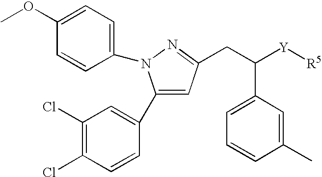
C(C([Y][R5])C1=CC=CC(C)=C1)C1=NN(C2=CC=C(OC)C=C2)C(C2=CC(Cl)=C(Cl)C=C2)=C1
